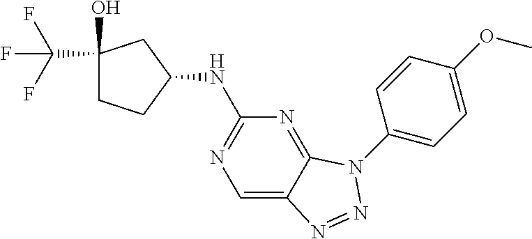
C1=C2C(=NC(NC3CC(C(F)(F)F)(O)CC3)=N1)N(C1=CC=C(OC)C=C1)N=N2
